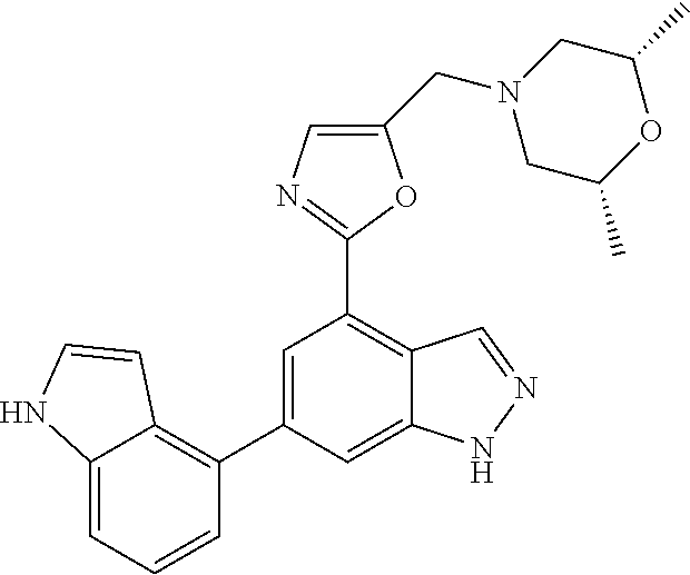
C1=C(C2=C3C(=CC=C2)NC=C3)C=C2C(=C1C1=NC=C(CN3CC(C)OC(C)C3)O1)C=NN2
